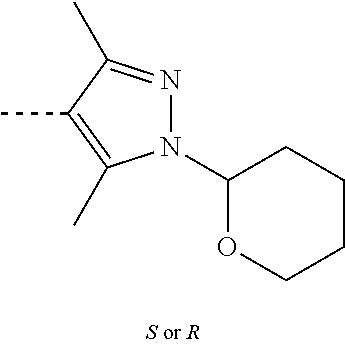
N1(C2OCCCC2)N=C(C)C(C)=C1C
